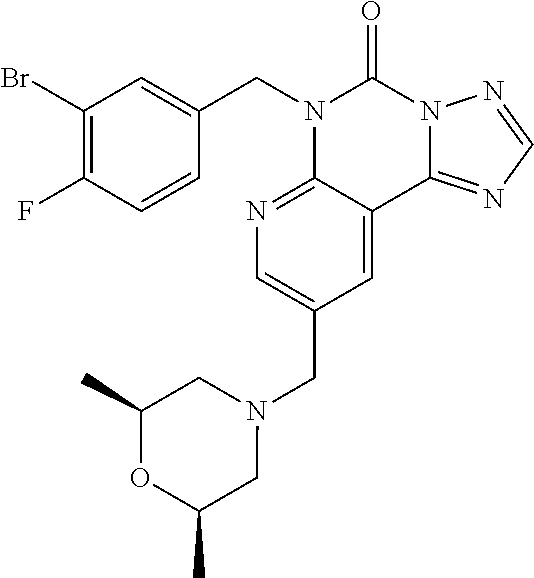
C1(F)=C(Br)C=C(CN2C3=NC=C(CN4CC(C)OC(C)C4)C=C3C3=NC=NN3C2=O)C=C1
